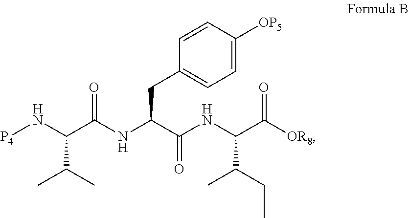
[P4]NC(C(NC(C(=O)NC(C([OR8])=O)C(C)CC)CC1=CC=C([OP5])C=C1)=O)C(C)C
